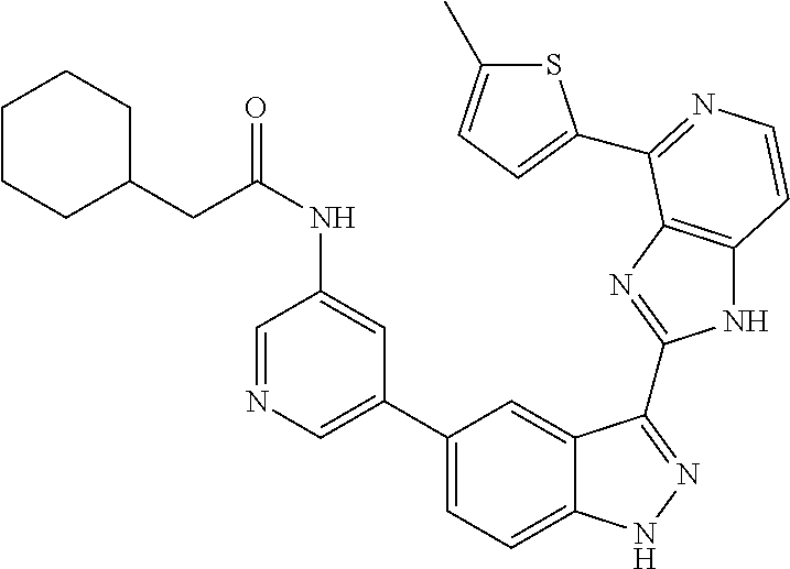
C1(C2=CN=CC(NC(CC3CCCCC3)=O)=C2)=CC=C2C(=C1)C(C1=NC3=C(N1)C=CN=C3C1=CC=C(C)S1)=NN2
